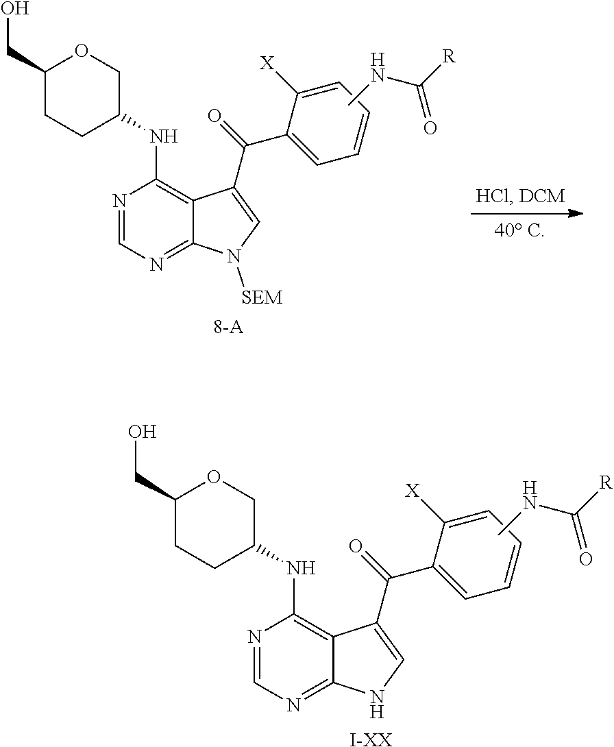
N1=CN=C2C(=C1NC1COC(CO)CC1)C(C(C1=CC=CC=C1[X])=O)=CN2.CNC([R])=O.[I-XX].N1=CN=C2C(=C1NC1COC(CO)CC1)C(C(C1=CC=CC=C1[X])=O)=CN2[SEM].CNC([R])=O
